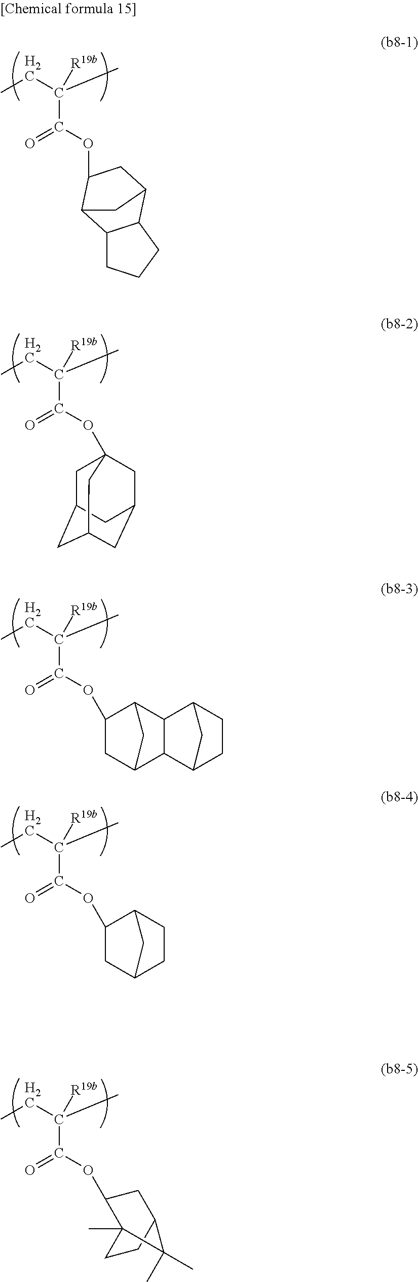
CCC(C)([R19b])C(OC1CC2C3C(CCC3)C1C2)=O.CCC(C)([R19b])C(OC12CC3CC(CC(C1)C3)C2)=O.CCC(C)([R19b])C(OC1CC2C3C(C1C2)C1CCC3C1)=O.CCC(C)([R19b])C(OC1CC2CCC1C2)=O.CCC(C)([R19b])C(OC1C2(C)CCC(C1)C2(C)C)=O
